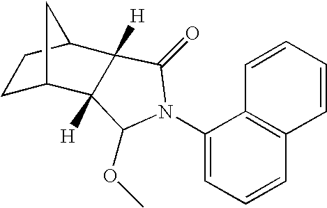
C1C2C3([H])C([H])(C(C1)C2)C(=O)N(C1=CC=CC2=C1C=CC=C2)C3OC
